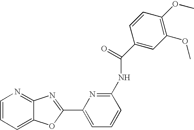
C1=CC=C2C(=N1)N=C(C1=CC=CC(NC(=O)C3=CC(OC)=C(OC)C=C3)=N1)O2
